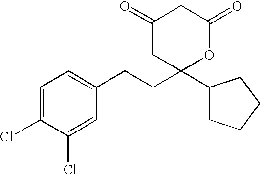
C1(=O)CC(CCC2=CC=C(Cl)C(Cl)=C2)(C2CCCC2)OC(=O)C1
